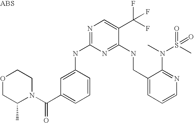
N1(C(C2=CC=CC(NC3=NC=C(C(F)(F)F)C(NCC4=CC=CN=C4N(C)S(C)(=O)=O)=N3)=C2)=O)C(C)COCC1
